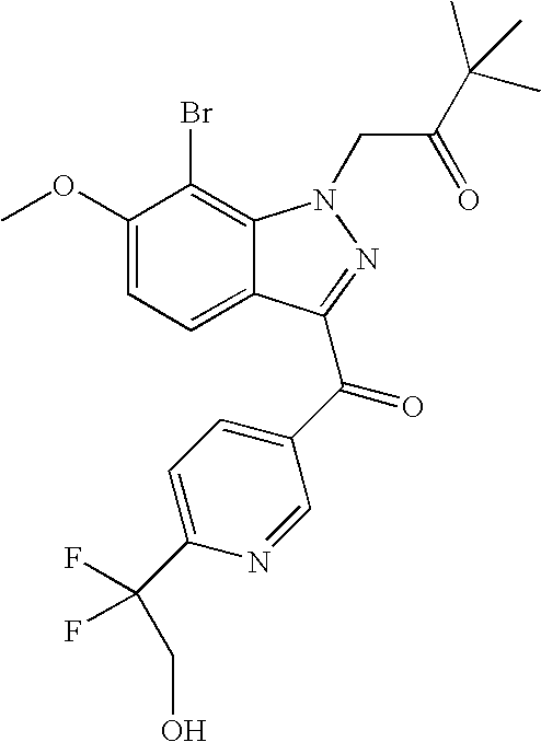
C1(OC)=CC=C2C(=C1Br)N(CC(=O)C(C)(C)C)N=C2C(=O)C1=CC=C(C(CO)(F)F)N=C1
